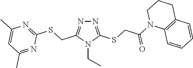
N1=C(SCC(N2C3=C(CCC2)C=CC=C3)=O)N(CC)C(CSC2=NC(C)=CC(C)=N2)=N1
